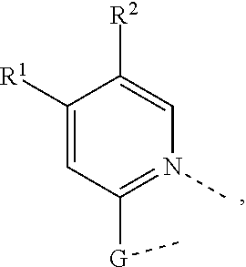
C1([R1])=CC([G]C)=N(C)C=C1[R2]
